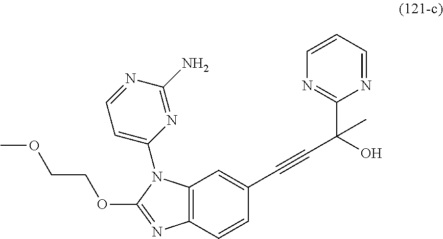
C12=C(C=CC(C#CC(C)(C3=NC=CC=N3)O)=C1)N=C(OCCOC)N2C1=CC=NC(N)=N1
